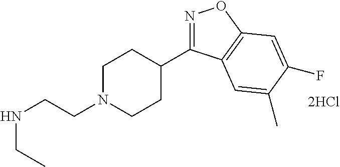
N1=C(C2CCN(CCNCC)CC2)C2=C(O1)C=C(F)C(C)=C2
